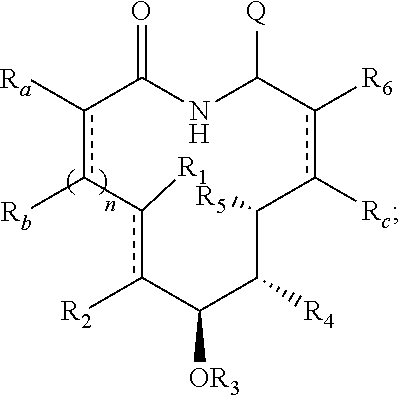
c1([Ra])c([Rb])-c([R1])c([R2])C([OR3])C([R4])C([R5])c([Rc])c([R6])C([Q])NC1=O
